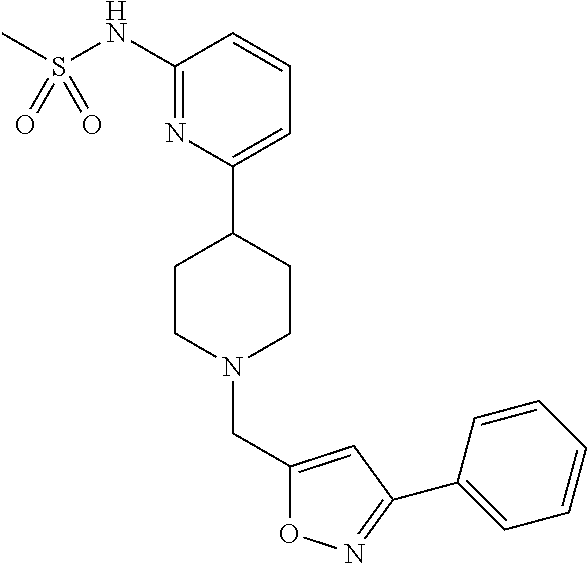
C1(NS(C)(=O)=O)=NC(C2CCN(CC3=CC(C4=CC=CC=C4)=NO3)CC2)=CC=C1
